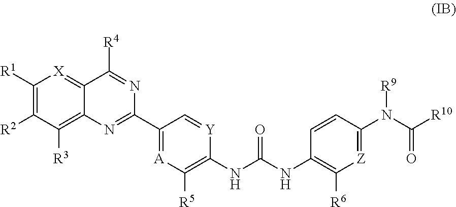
C1([R1])=C([R2])C([R3])=C2C(=[X]1)C([R4])=NC(C1=[A]C([R5])=C(NC(NC3=C([R6])[Z]=C(N(C([R10])=O)[R9])C=C3)=O)[Y]=C1)=N2
